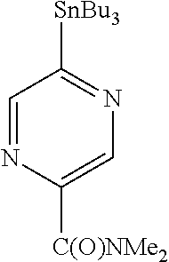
C1=NC([C(O)NMe2])=CN=C1[SnBu3]
